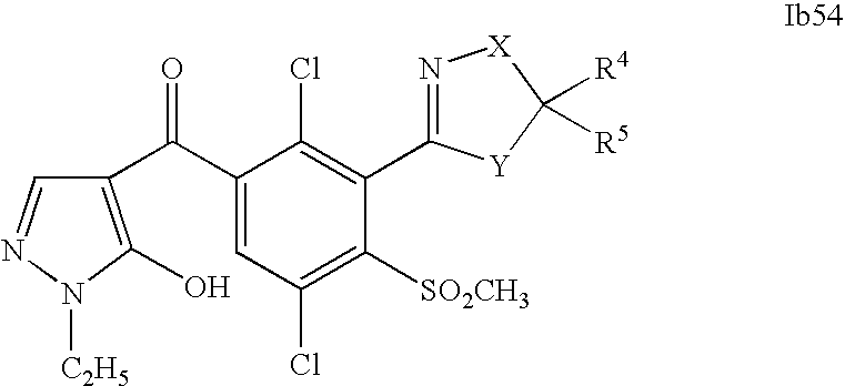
C1(C(C2=C(O)N([C2H5])N=C2)=O)=CC(Cl)=C([SO2CH3])C(C2=N[X]C([R4])([R5])[Y]2)=C1Cl
